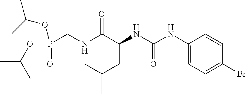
C(C)(CC(NC(=O)NC1=CC=C(Br)C=C1)C(NCP(OC(C)C)(=O)OC(C)C)=O)C
